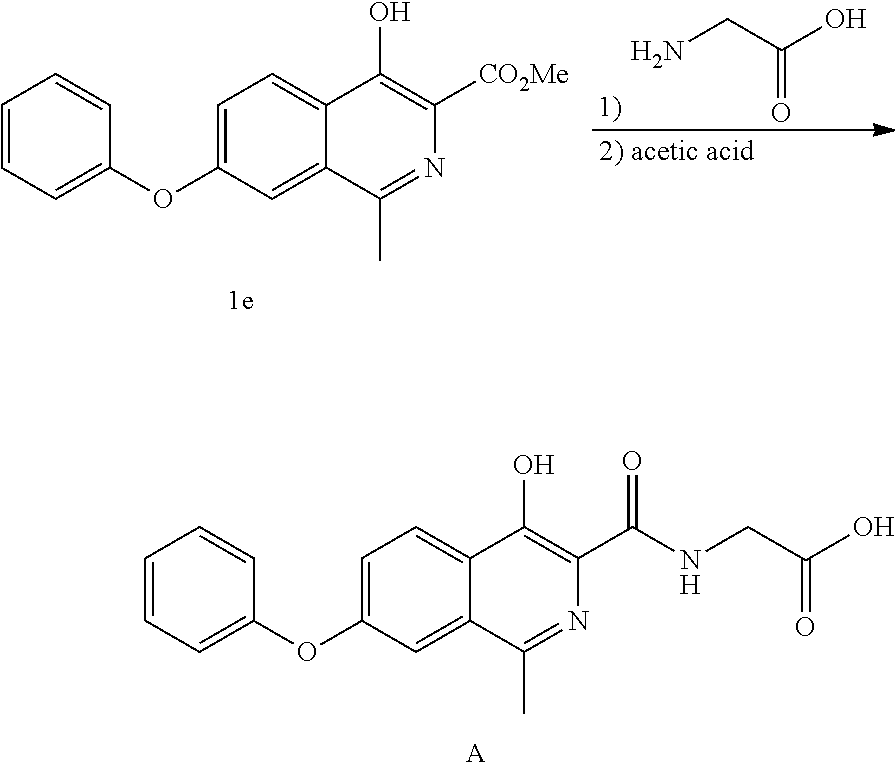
C1=CC=C(OC2=CC=C3C(=C2)C(C)=NC(C(NCC(O)=O)=O)=C3O)C=C1.[A].NCC(O)=O.C1=CC=C(OC2=CC=C3C(=C2)C(C)=NC([CO2Me])=C3O)C=C1
